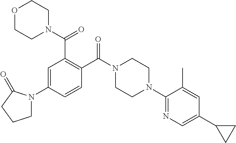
C1=C(N2CCCC2=O)C=CC(C(N2CCN(C3=NC=C(C4CC4)C=C3C)CC2)=O)=C1C(N1CCOCC1)=O
